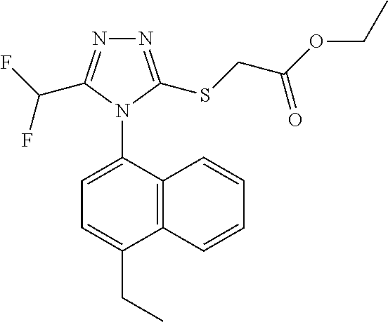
C12=C(C(N3C(C(F)F)=NN=C3SCC(OCC)=O)=CC=C1CC)C=CC=C2
